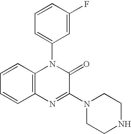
C12=C(C=CC=C1)N(C1=CC=CC(F)=C1)C(=O)C(N1CCNCC1)=N2
